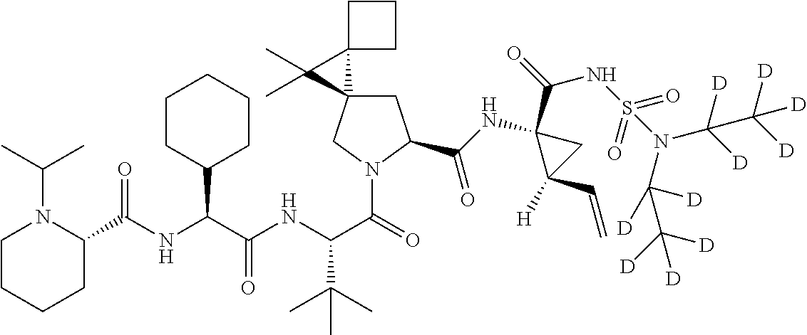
N(C(C(NC(C(=O)N1CC2(CC1C(=O)NC1(C(NS(=O)(=O)N(C([D])([D])C([D])([D])[D])C([D])([D])C([D])([D])[D])=O)C([H])(C=C)C1)C1(C2(C)C)CCC1)C(C)(C)C)=O)C1CCCCC1)C(C1N(C(C)C)CCCC1)=O
